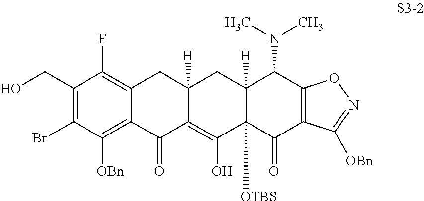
C1(CO)=C(Br)C([OBn])=C2C(=C1F)CC1([H])C(=C(O)C3([OTBS])C([H])(C1)C(N(C)C)C1=C(C3=O)C([OBn])=NO1)C2=O
